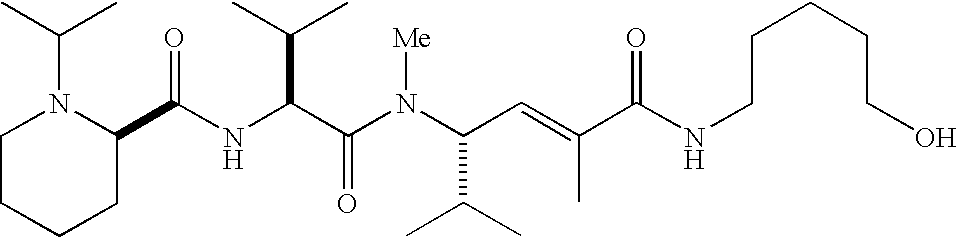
N(C(C(N(C(C(C)C)C=C(C)C(NCCCCCO)=O)[Me])=O)C(C)C)C(C1N(C(C)C)CCCC1)=O
